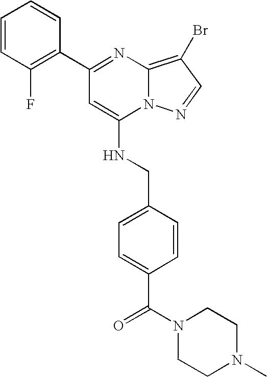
C1(C2=C(F)C=CC=C2)=NC2=C(Br)C=NN2C(NCC2=CC=C(C(N3CCN(C)CC3)=O)C=C2)=C1
